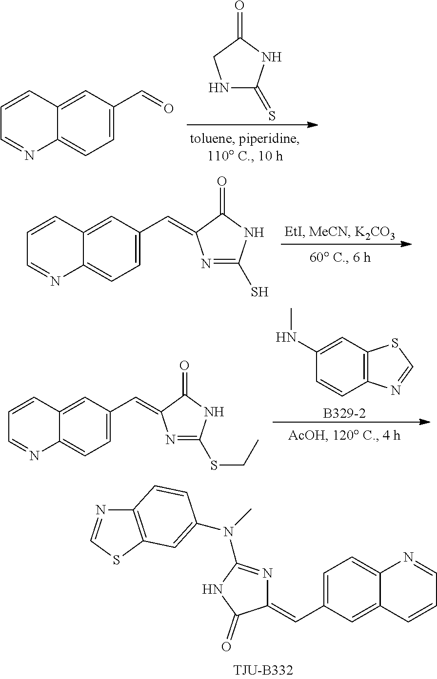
N1C(=S)NC(=O)C1.C1=CC2=CC(C=O)=CC=C2N=C1.C1=CC2=CC(C=C3N=C(S)NC3=O)=CC=C2N=C1.C1=CC2=CC(C=C3N=C(SCC)NC3=O)=CC=C2N=C1.C1(NC)=CC2=C(C=C1)N=CS2.[B329-2].C1(=CC2=CC=C3C(=C2)C=CC=N3)N=C(N(C)C2=CC3=C(N=CS3)C=C2)NC1=O
